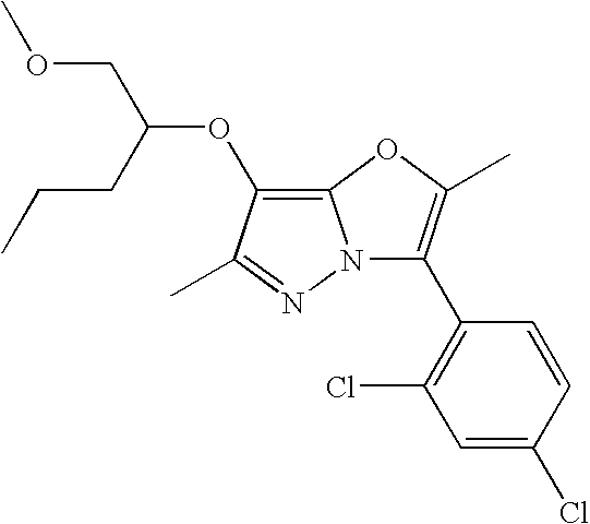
C1=C(Cl)C=CC(C2=C(C)OC3=C(OC(COC)CCC)C(C)=NN23)=C1Cl
